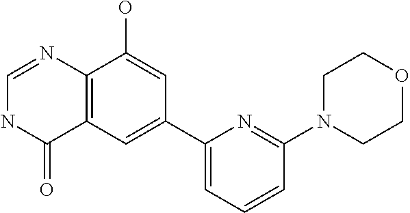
C12=C(C=C(C3=CC=CC(N4CCOCC4)=N3)C=C1O)C(=O)NC=N2
